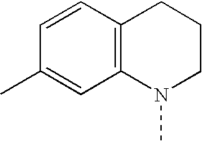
C1=CC2=C(C=C1C)N(C)CCC2
